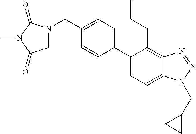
C1=C(C2=CC=C(CN3CC(=O)N(C)C3=O)C=C2)C(CC=C)=C2C(=C1)N(CC1CC1)N=N2
